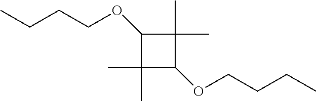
C1(OCCCC)C(C)(C)C(OCCCC)C1(C)C
